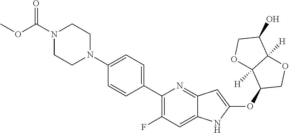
N1(C2=CC=C(C3=C(F)C=C4C(=N3)C=C(OC3COC5([H])C3([H])OCC5O)N4)C=C2)CCN(C(OC)=O)CC1
